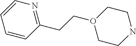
C1=CC(CCO2CCNCC2)=NC=C1
